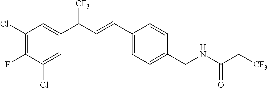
C1(Cl)=C(F)C(Cl)=CC(C(C=CC2=CC=C(CNC(=O)C[CF3])C=C2)[CF3])=C1
